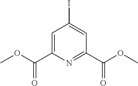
C1=C(C(OC)=O)N=C(C(OC)=O)C=C1I
